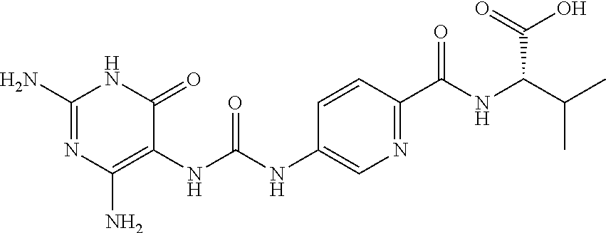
N1C(N)=NC(N)=C(NC(NC2=CN=C(C(=O)NC(C(=O)O)C(C)C)C=C2)=O)C1=O
